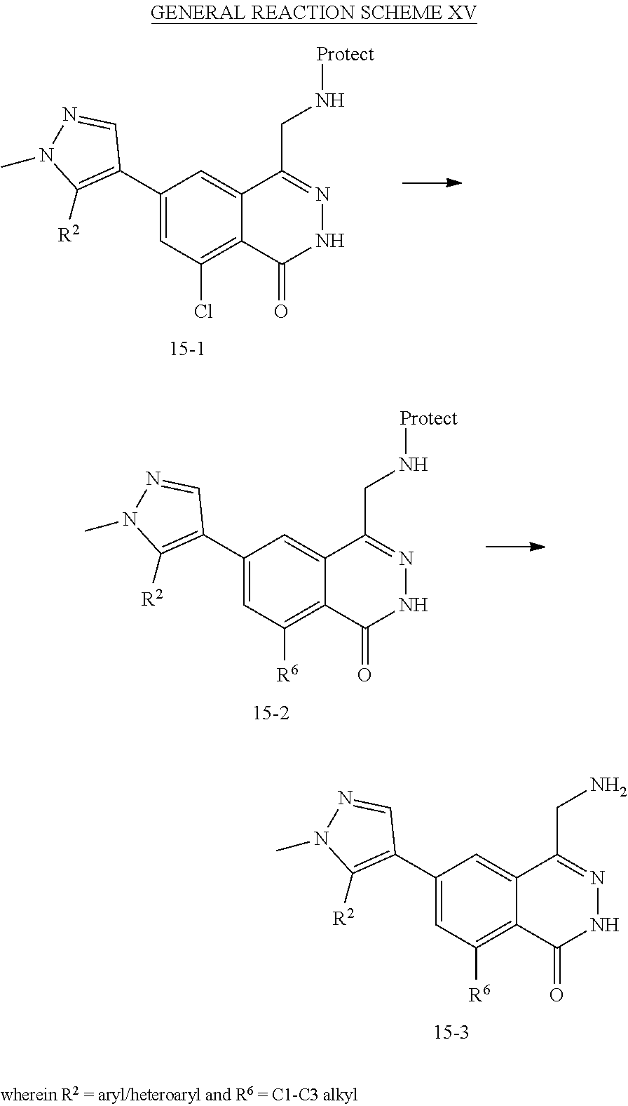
C1=C(C2=C([R2])N(C)N=C2)C=C2C(=C1[R6])C(=O)NN=C2CN.C1=C(C2=C([R2])N(C)N=C2)C=C2C(=C1[R6])C(=O)NN=C2CN[Protect].C1=C(C2=C([R2])N(C)N=C2)C=C2C(=C1Cl)C(=O)NN=C2CN[Protect]
